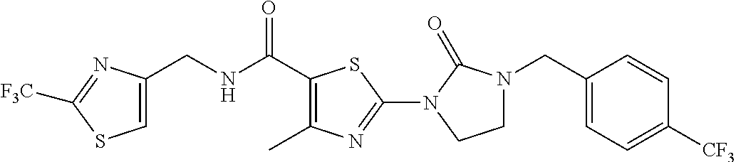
C1=C(CNC(C2=C(C)N=C(N3C(=O)N(CC4=CC=C([CF3])C=C4)CC3)S2)=O)N=C([F3C])S1
